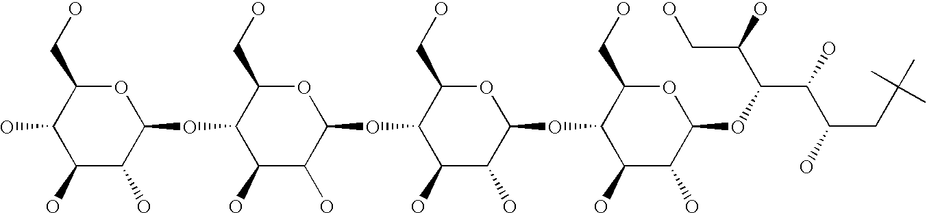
O1C(CO)C(O)C(O)C(O)C1OC1C(CO)OC(OC2C(CO)OC(OC3C(CO)OC(OC(C(C(CC(C)(C)C)O)O)C(O)CO)C(O)C3O)C(O)C2O)C(O)C1O
